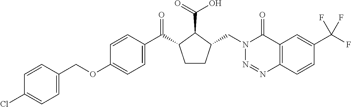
C1(COC2=CC=C(C(=O)C3CCC(CN4N=NC5=C(C4=O)C=C(C(F)(F)F)C=C5)C3C(=O)O)C=C2)=CC=C(Cl)C=C1
